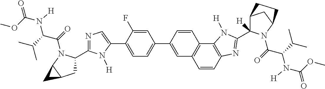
C1(C2=CC=C(C3=CC4=C(C5=C(N=C(C6([H])C7CC(N6C(=O)C(C(C)C)N([H])C(OC)=O)CC7)N5[H])C=C4)C=C3)C=C2F)=CN=C(C2CC3C(N2C(=O)C(C(C)C)N(C(OC)=O)[H])C3)N1[H]
